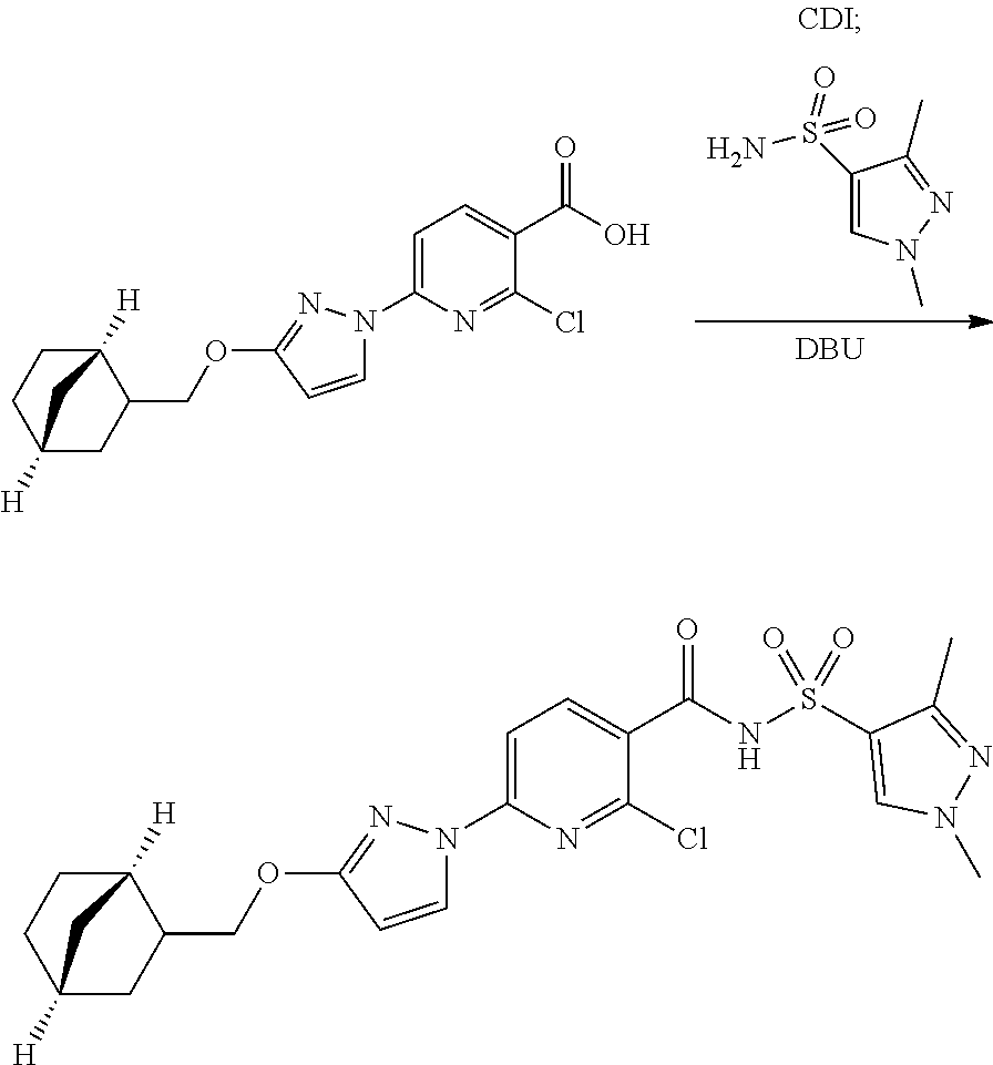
C1(S(=O)(N)=O)=CN(C)N=C1C.[DBU].C1=C(N2C=CC(OCC3CC4([H])CCC3([H])C4)=N2)N=C(Cl)C(C(=O)O)=C1.C1=C(N2C=CC(OCC3C4([H])CCC([H])(C3)C4)=N2)N=C(Cl)C(C(=O)NS(C2=CN(C)N=C2C)(=O)=O)=C1
